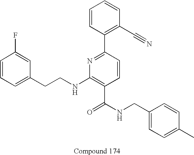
C1=CC=C(CCNC2=C(C(NCC3=CC=C(C)C=C3)=O)C=CC(C3=C(C#N)C=CC=C3)=N2)C=C1F
